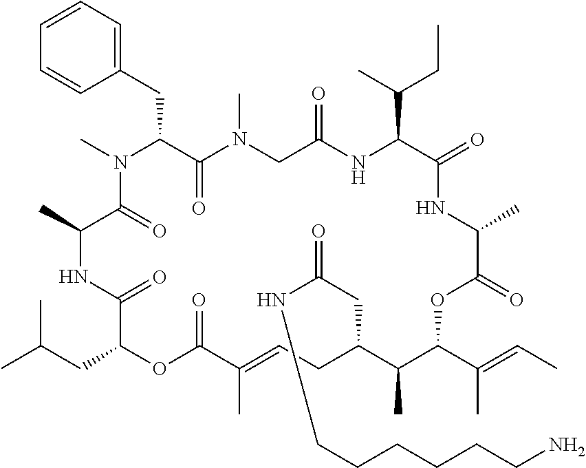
C1=CC=C(CC2C(=O)N(C)CC(=O)NC(C(C)CC)C(=O)NC(C)C(=O)OC(C(=CC)C)C(C)C(CC(=O)NCCCCCCN)CC=C(C)C(=O)OC(CC(C)C)C(=O)NC(C)C(=O)N2C)C=C1
